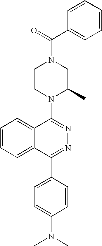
C(N1CCN(C2=NN=C(C3=CC=C(N(C)C)C=C3)C3=CC=CC=C23)C(C)C1)(C1=CC=CC=C1)=O
